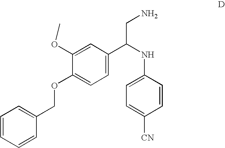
C1=CC(COC2=CC=C(C(NC3=CC=C([CN])C=C3)CN)C=C2OC)=CC=C1
